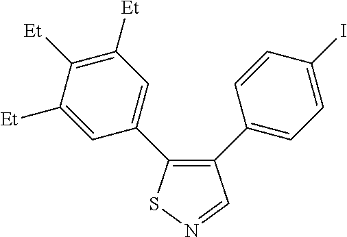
C1([Et])=CC(C2=C(C3=CC=C(I)C=C3)C=NS2)=CC([Et])=C1[Et]
